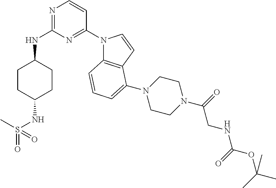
C1CC(NS(=O)(C)=O)CCC1NC1=NC=CC(N2C3=C(C=C2)C(N2CCN(C(=O)CNC(OC(C)(C)C)=O)CC2)=CC=C3)=N1
